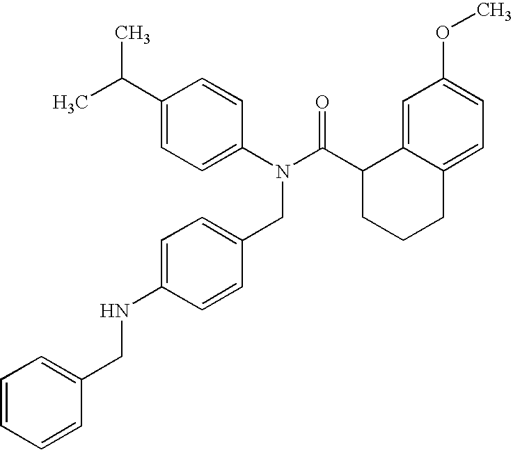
C1(C(C)C)=CC=C(N(C(C2CCCC3=CC=C(OC)C=C23)=O)CC2=CC=C(NCC3=CC=CC=C3)C=C2)C=C1
